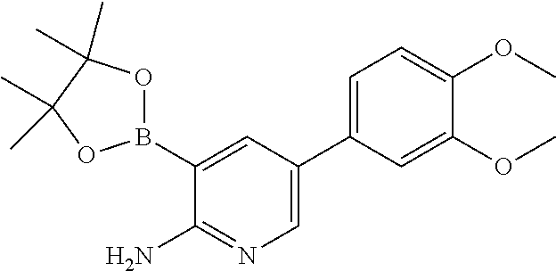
B1(C2=CC(C3=CC=C(OC)C(OC)=C3)=CN=C2N)OC(C)(C)C(C)(C)O1
